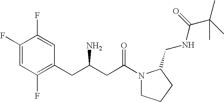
C1(F)=CC(F)=C(CC(CC(=O)N2CCCC2CNC(C(C)(C)C)=O)N)C=C1F
